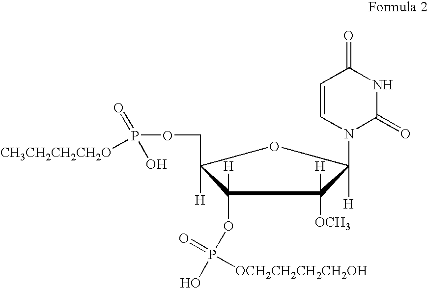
C1(OP(O)(=O)[OCH2CH2CH2CH2OH])([H])C([H])(COP([CH3CH2CH2CH2O])(=O)O)OC([H])(N2C(=O)NC(=O)C=C2)C1([OCH3])[H]
